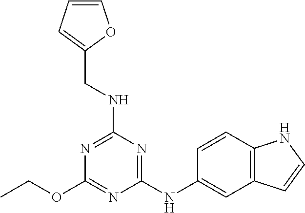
C(OC1=NC(NC2=CC3=C(C=C2)NC=C3)=NC(NCC2=CC=CO2)=N1)C
